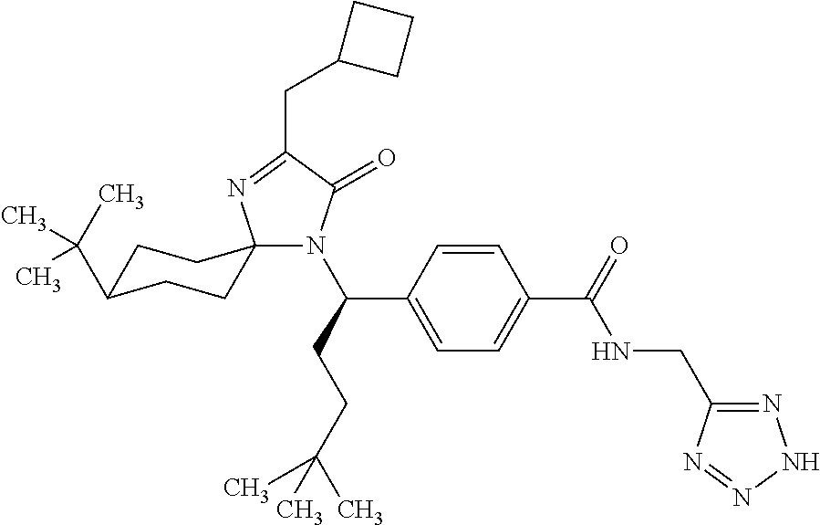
N1(C(CCC(C)(C)C)C2=CC=C(C(=O)NCC3=NNN=N3)C=C2)C(=O)C(CC2CCC2)=NC12CCC(C(C)(C)C)CC2
